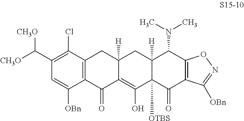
[CH3O]C(C1=C(Cl)C2=C(C([OBn])=C1)C(=O)C1=C(O)C3([OTBS])C([H])(CC1([H])C2)C(N(C)C)C1=C(C3=O)C([OBn])=NO1)[CH3O]
